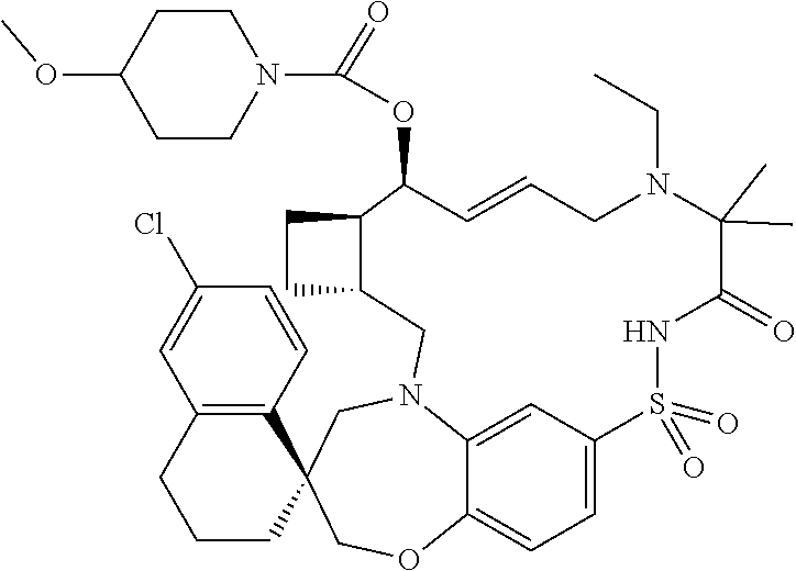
C12=CC3=CC=C1OCC1(CN2CC2CCC2C(OC(N2CCC(OC)CC2)=O)C=CCN(CC)C(C)(C)C(=O)NS3(=O)=O)C2=C(CCC1)C=C(Cl)C=C2
